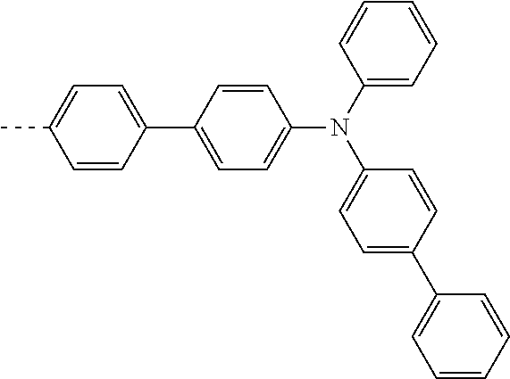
C1(N(C2=CC=CC=C2)C2=CC=C(C3=CC=CC=C3)C=C2)=CC=C(C2=CC=C(C)C=C2)C=C1
